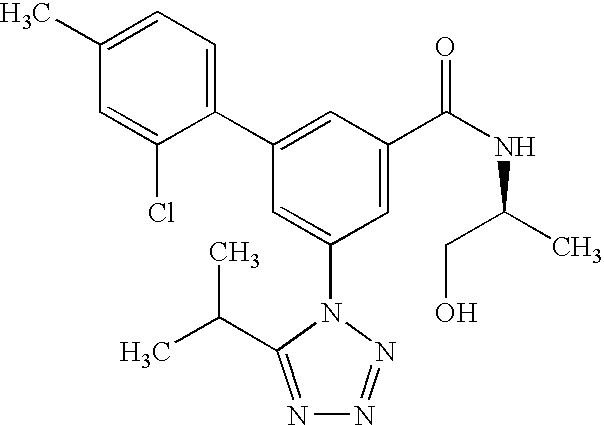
C1(C2=CC(C(NC(C)CO)=O)=CC(N3C(C(C)C)=NN=N3)=C2)=CC=C(C)C=C1Cl
